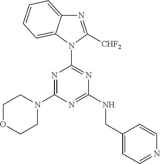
N1(C2=NC(NCC3=CC=NC=C3)=NC(N3CCOCC3)=N2)C([CHF2])=NC2=CC=CC=C12
